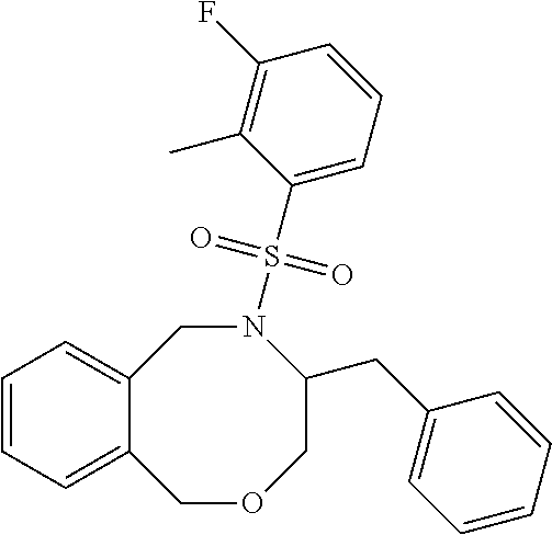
C12=CC=CC=C1COCC(CC1=CC=CC=C1)N(S(C1=CC=CC(F)=C1C)(=O)=O)C2
